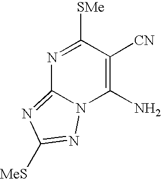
N1=C([SMe])C([CN])=C(N)N2C1=NC([MeS])=N2
